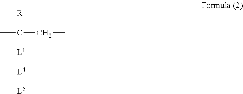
[R]C(CC)(C)[L1][L4][L5]
